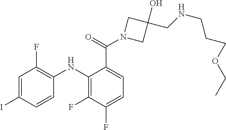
C1=C(C(N2CC(O)(CNCCCOCC)C2)=O)C(NC2=C(F)C=C(I)C=C2)=C(F)C(F)=C1
